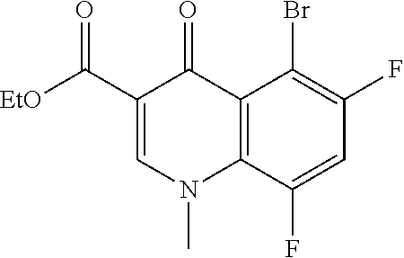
C12=C(C(F)=CC(F)=C1Br)N(C)C=C(C([EtO])=O)C2=O
